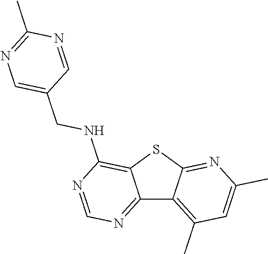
C12=NC=NC(NCC3=CN=C(C)N=C3)=C1SC1=NC(C)=CC(C)=C21
